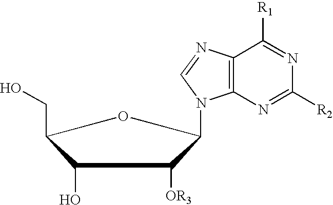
C1(O)C(CO)OC(N2C3=C(N=C2)C([R1])=NC([R2])=N3)C1[OR3]
